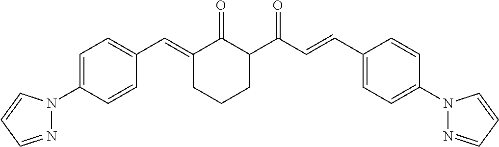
C1=C(N2N=CC=C2)C=CC(C=C2C(=O)C(C(=O)C=CC3=CC=C(N4N=CC=C4)C=C3)CCC2)=C1
